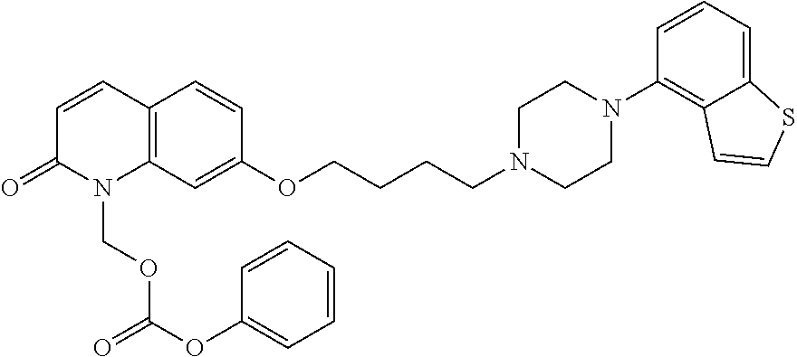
C12=C(C=C(OCCCCN3CCN(C4=C5C(=CC=C4)SC=C5)CC3)C=C1)N(COC(=O)OC1=CC=CC=C1)C(=O)C=C2
